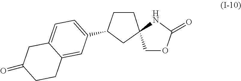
C1=C2C(=CC(C3CCC4(C3)NC(=O)OC4)=C1)CCC(=O)C2
